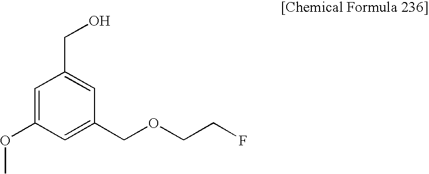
C1=C(OC)C=C(COCCF)C=C1CO
